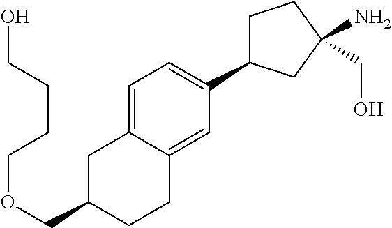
C(OCC1CC2=CC=C(C3CCC(N)(CO)C3)C=C2CC1)CCCO
